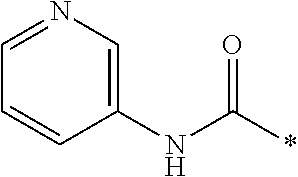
C1(NC(*)=O)=CN=CC=C1
